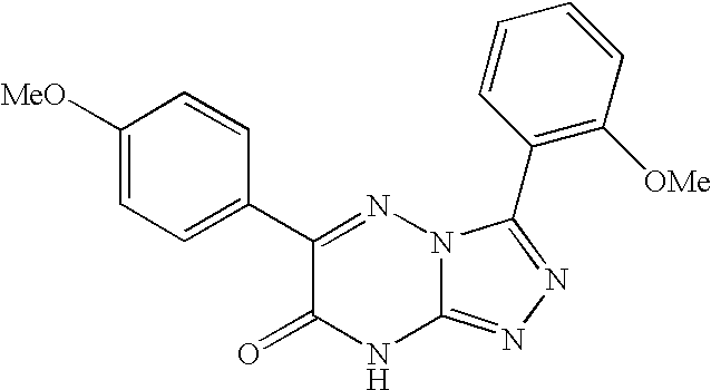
C1=C([MeO])C=CC(C2=NN3C(=NN=C3C3=C([OMe])C=CC=C3)NC2=O)=C1
